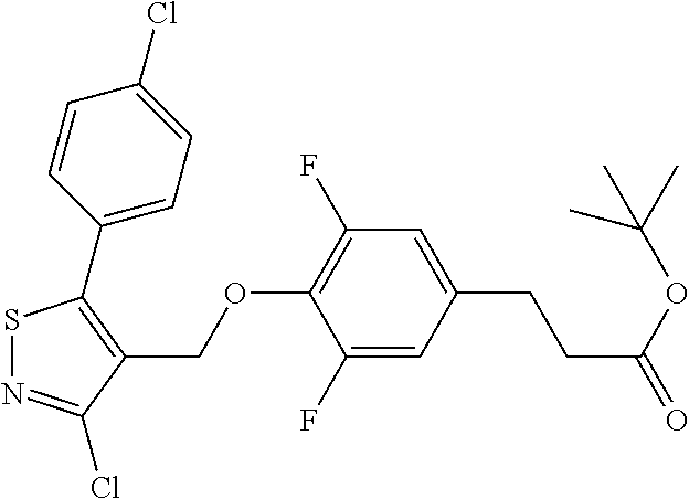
S1N=C(Cl)C(COC2=C(F)C=C(CCC(=O)OC(C)(C)C)C=C2F)=C1C1=CC=C(Cl)C=C1
